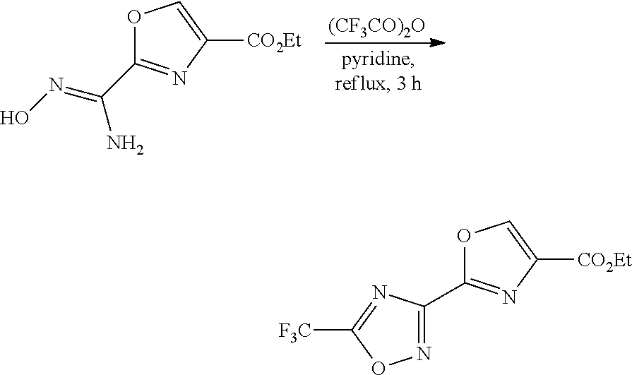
O1C(C(=NO)N)=NC([CO2Et])=C1.[(CF3CO)2O].O1C(C2=NOC([F3C])=N2)=NC([CO2Et])=C1
